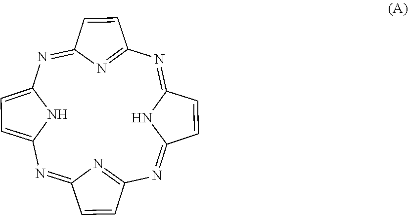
N1=C2N=C(N=C3NC(=NC4=NC(=NC5=CC=C1N5)C=C4)C=C3)C=C2
